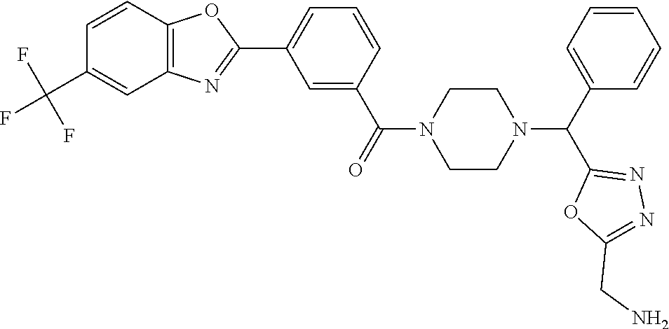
C1=CC2=C(C=C1C(F)(F)F)N=C(C1=CC=CC(C(=O)N3CCN(C(C4=CC=CC=C4)C4=NN=C(CN)O4)CC3)=C1)O2
